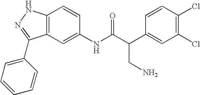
C12=C(C=C(NC(C(C3=CC(Cl)=C(Cl)C=C3)CN)=O)C=C1)C(C1=CC=CC=C1)=NN2
